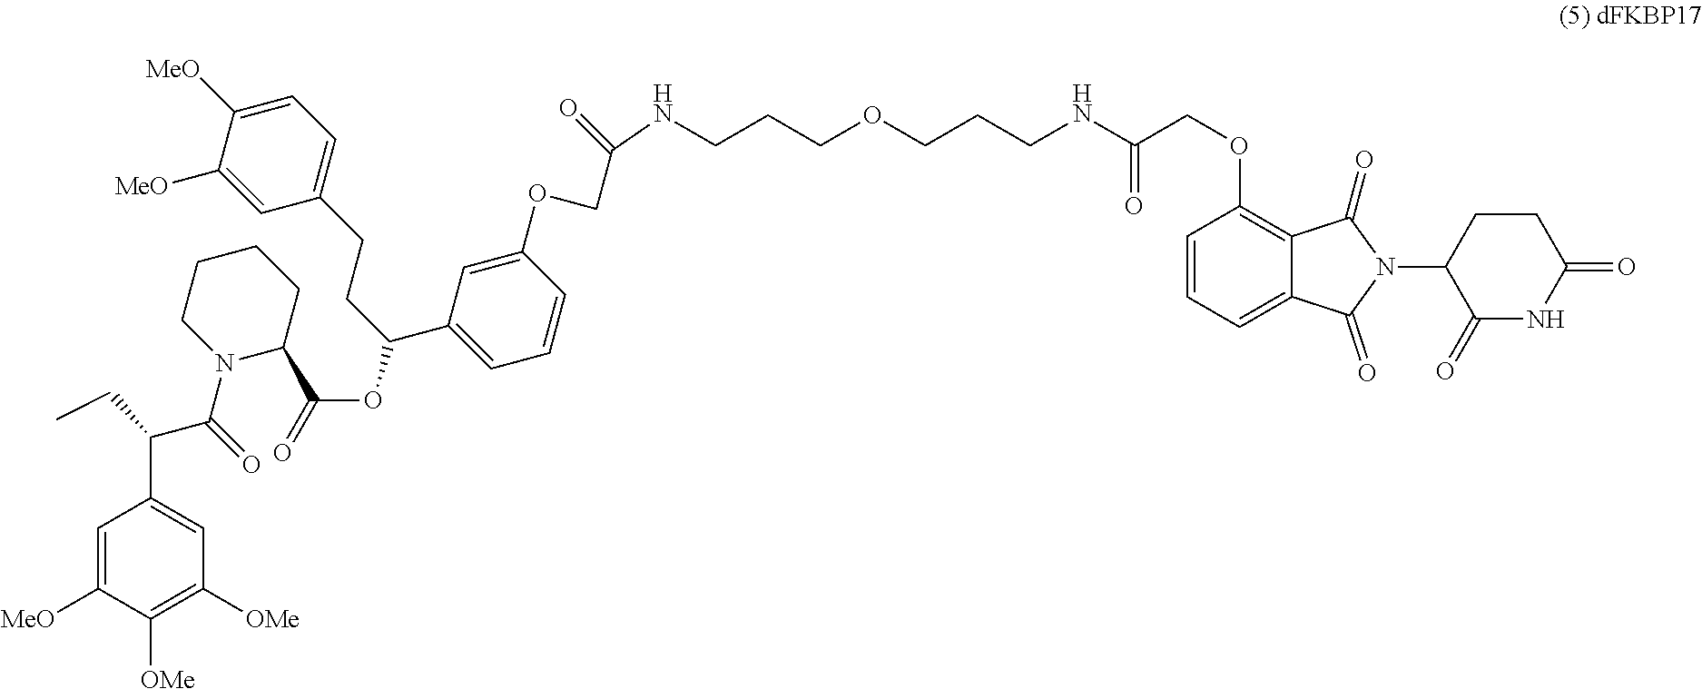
C(=O)(COC1=CC(C(CCC2=CC=C([MeO])C([MeO])=C2)OC(C2CCCCN2C(C(CC)C2=CC([OMe])=C([OMe])C([MeO])=C2)=O)=O)=CC=C1)NCCCOCCCNC(COC1=C2C(=CC=C1)C(=O)N(C1C(=O)NC(=O)CC1)C2=O)=O
